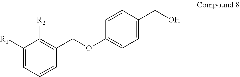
C1([R1])=CC=CC(COC2=CC=C(CO)C=C2)=C1[R2]
